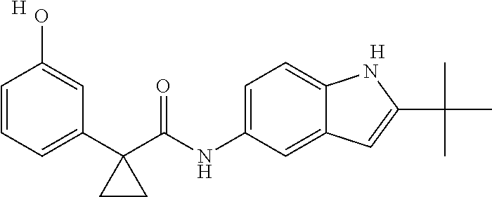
C1(C2(C(NC3=CC=C4C(=C3)C=C(C(C)(C)C)N4)=O)CC2)=CC=CC(O)=C1.[H].[H]
